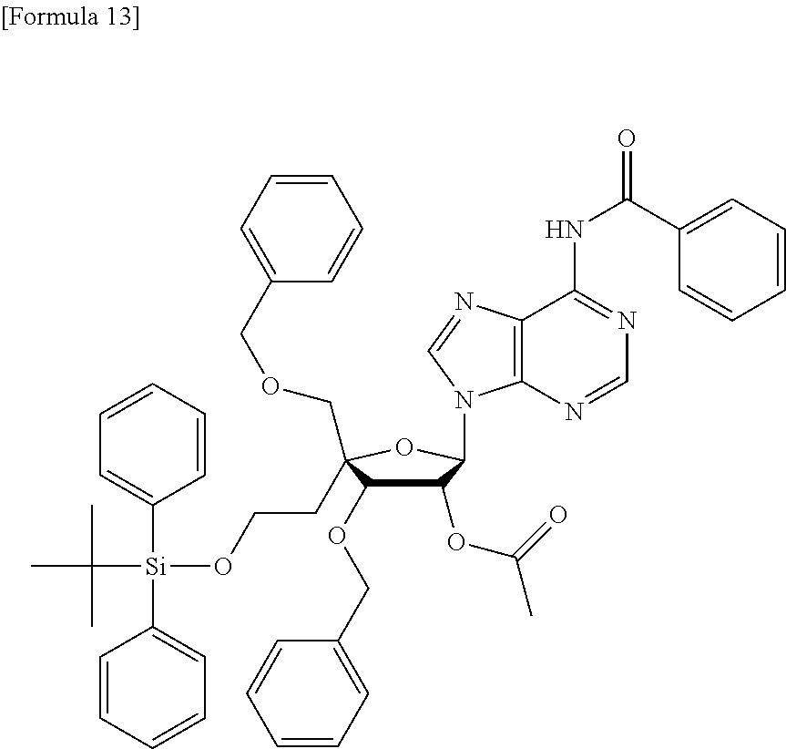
C1=CC=CC([Si](C2=CC=CC=C2)(C(C)(C)C)OCCC2(COCC3=CC=CC=C3)C(OCC3=CC=CC=C3)C(OC(=O)C)C(N3C4=C(N=C3)C(NC(C3=CC=CC=C3)=O)=NC=N4)O2)=C1
